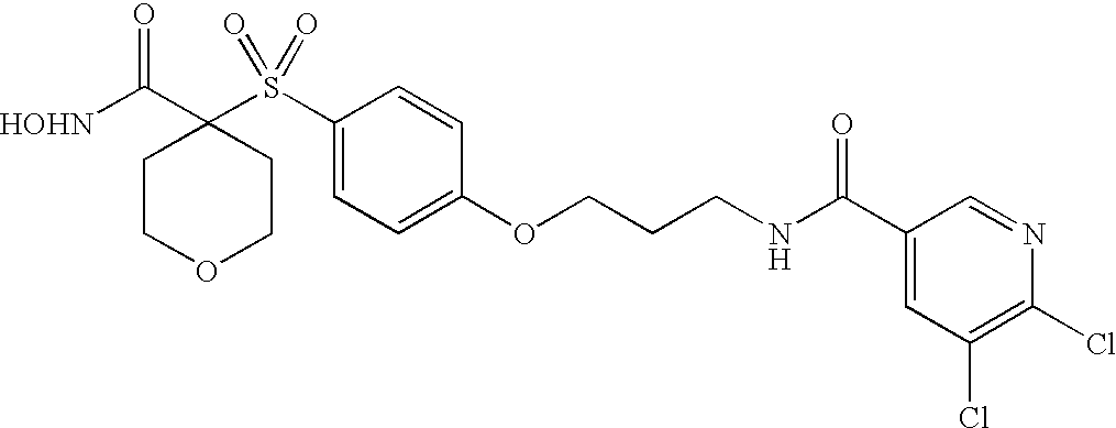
[HOHN]C(C1(S(C2=CC=C(OCCCNC(C3=CC(Cl)=C(Cl)N=C3)=O)C=C2)(=O)=O)CCOCC1)=O
